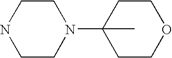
C1CN(C2(C)CCOCC2)CCN1
